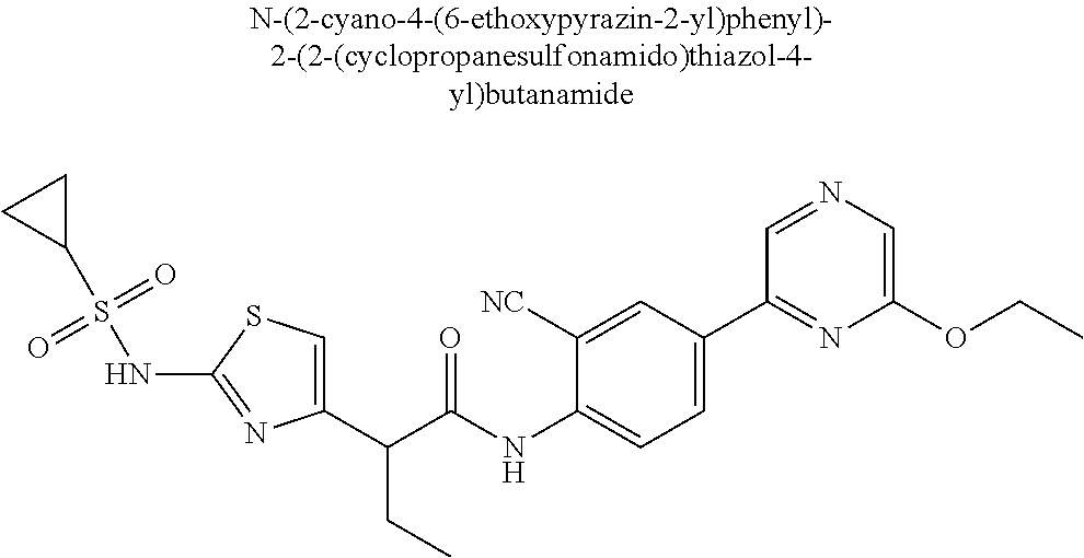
C1(C(C(NC2=CC=C(C3=NC(OCC)=CN=C3)C=C2[NC])=O)CC)=CSC(NS(C2CC2)(=O)=O)=N1
